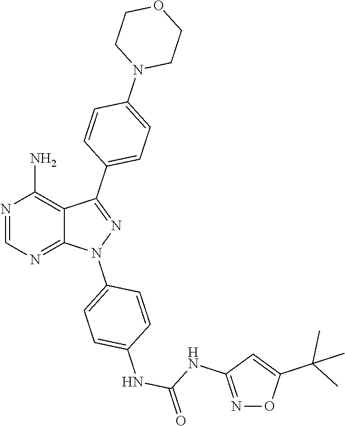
N1=CN=C2C(=C1N)C(C1=CC=C(N3CCOCC3)C=C1)=NN2C1=CC=C(NC(=O)NC2=NOC(C(C)(C)C)=C2)C=C1
